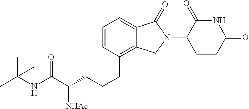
C(CC1=C2C(=CC=C1)C(=O)N(C1C(=O)NC(=O)CC1)C2)CC(C(NC(C)(C)C)=O)[NHAc]
